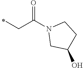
C(C(N1CC(O)CC1)=O)C
